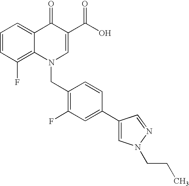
C12=C(F)C=CC=C1C(=O)C(C(O)=O)=CN2CC1=C(F)C=C(C2=CN(CCC)N=C2)C=C1
